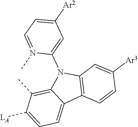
C1=C([LA])C(C)=C2C(=C1)C1=C(N2C2=CC([Ar2])=CC=N2C)C=C([Ar3])C=C1
